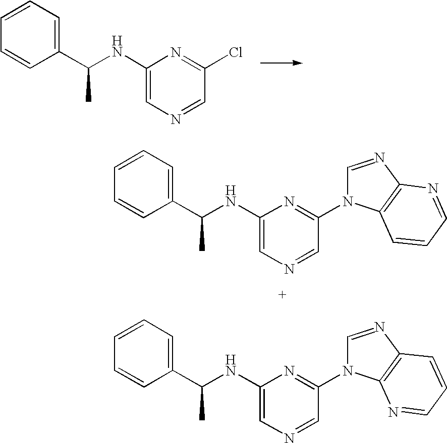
C1(C(NC2=CN=CC(Cl)=N2)C)=CC=CC=C1.C1(C(NC2=CN=CC(N3C=NC4=C3C=CC=N4)=N2)C)=CC=CC=C1.C1(C(NC2=CN=CC(N3C=NC4=C3N=CC=C4)=N2)C)=CC=CC=C1
